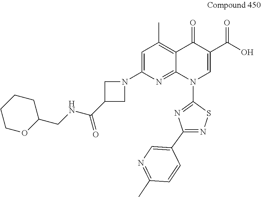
C1=C(N2CC(C(NCC3CCCCO3)=O)C2)N=C2C(=C1C)C(=O)C(C(O)=O)=CN2C1=NC(C2=CN=C(C)C=C2)=NS1
